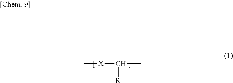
C[X]C(C)[R]
